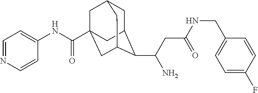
C1C2C(C(CC(NCC3=CC=C(F)C=C3)=O)N)C3CC(C(NC4=CC=NC=C4)=O)(CC1C3)C2
